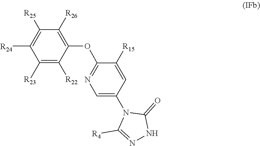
C1(=O)N(C2=CN=C(OC3=C([R26])C([R25])=C([R24])C([R23])=C3[R22])C([R15])=C2)C([R4])=NN1
